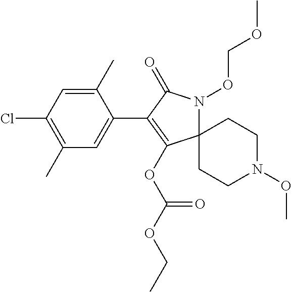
C12(N(OCOC)C(=O)C(C3=CC(C)=C(Cl)C=C3C)=C1OC(=O)OCC)CCN(OC)CC2
